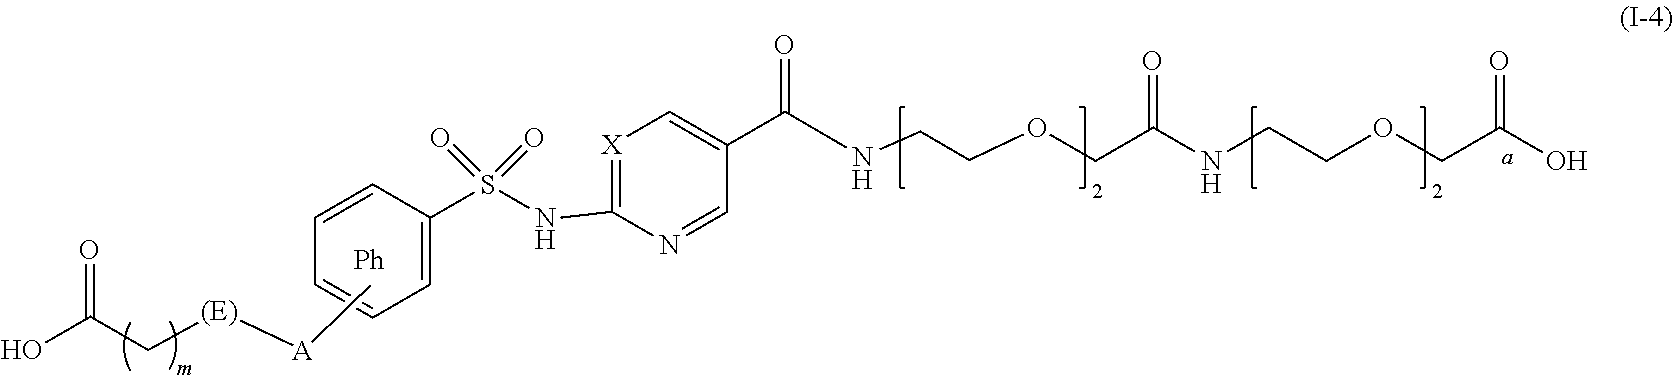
N1=CC(C(=O)NCCOCC(NCCOCC(O)=O)=O)=C[X]=C1NS(C1=CC=CC=C1)(=O)=O.[(E)]([A]C)CC(O)=O
